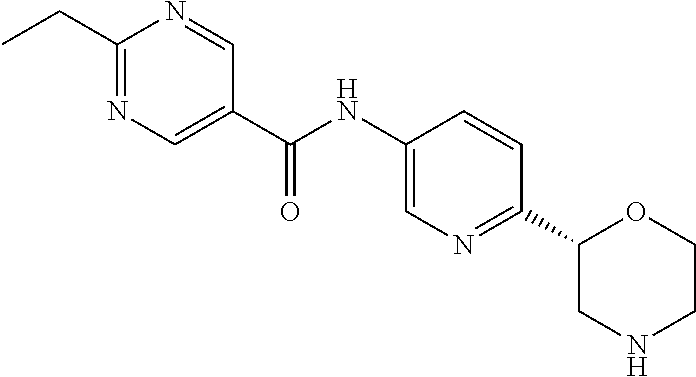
C1(CC)=NC=C(C(NC2=CN=C(C3CNCCO3)C=C2)=O)C=N1
